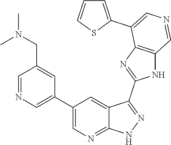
C1(C2=CN=CC(CN(C)C)=C2)=CN=C2C(=C1)C(C1=NC3=C(N1)C=NC=C3C1=CC=CS1)=NN2
